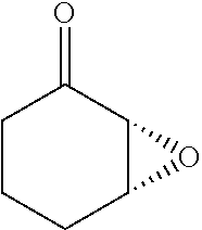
C1(=O)CCCC2C1O2
